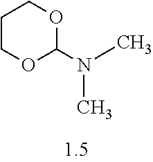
C1COC(N(C)C)OC1
